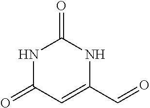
N1C(=O)C=C(C=O)NC1=O
